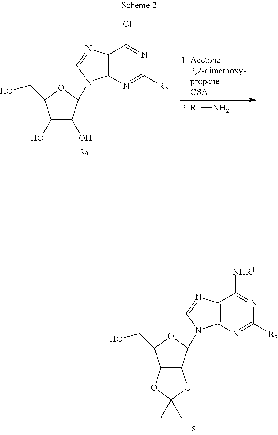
C1(O)C(O)C(N2C3=C(C(Cl)=NC([R2])=N3)N=C2)OC1CO.[2. R1]N.C12C(C(N3C4=C(C([NHR1])=NC([R2])=N4)N=C3)OC1CO)OC(C)(C)O2
